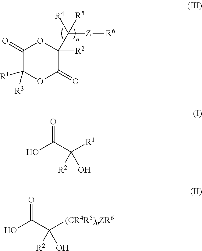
C1(=O)C([R1])([R3])OC(=O)C([R2])(C([Z][R6])([R5])[R4])O1.OC(C([R1])([R2])O)=O.OC(C([(CR4R5)nZR6])([R2])O)=O
